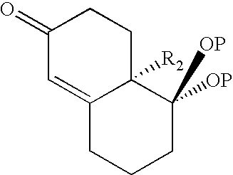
C1(=O)C=C2C([R2])(CC1)C([OP])([OP])CCC2
